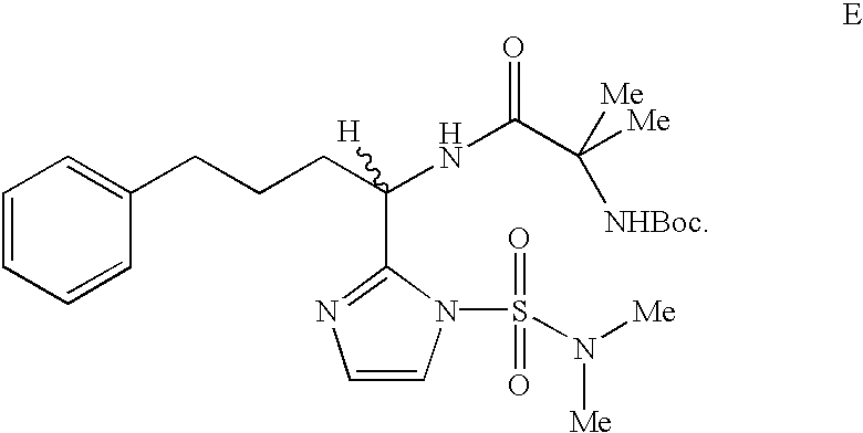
C1=CC=CC(CCCC(NC(C([Me])([Me])[NHBoc])=O)(C2=NC=CN2S(=O)(=O)N([Me])[Me])[H])=C1
